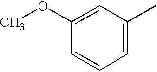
C1=C(C)C=C(OC)C=C1
